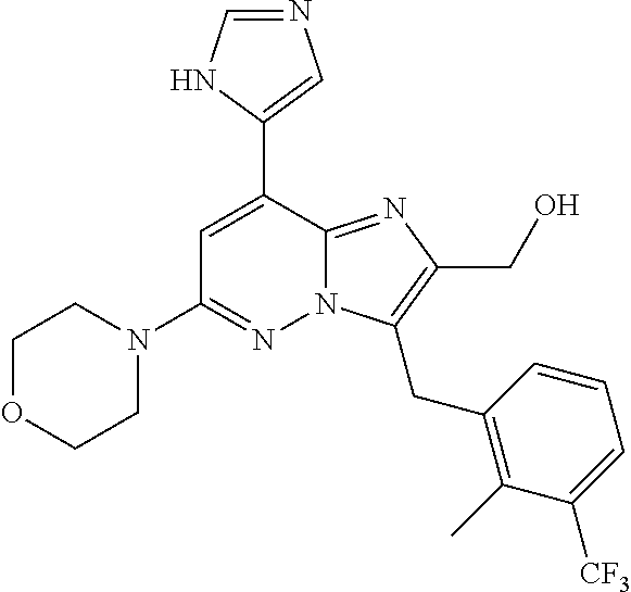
C1OCCN(C2=NN3C(=NC(CO)=C3CC3=C(C)C([CF3])=CC=C3)C(C3=CN=CN3)=C2)C1
